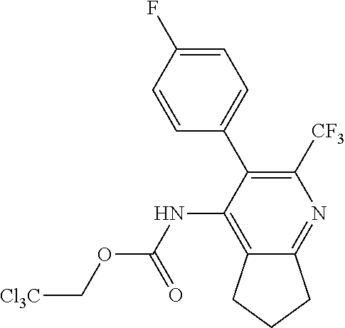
N(C1=C2C(=NC([CF3])=C1C1=CC=C(F)C=C1)CCC2)C(OC[Cl3C])=O
